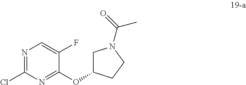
N1=C(Cl)N=C(OC2CN(C(C)=O)CC2)C(F)=C1
